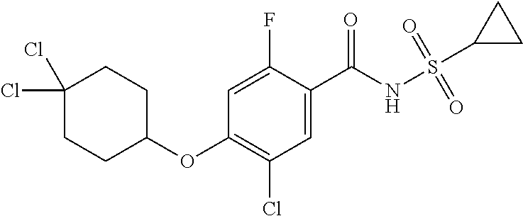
C1=C(C(NS(C2CC2)(=O)=O)=O)C(F)=CC(OC2CCC(Cl)(Cl)CC2)=C1Cl
